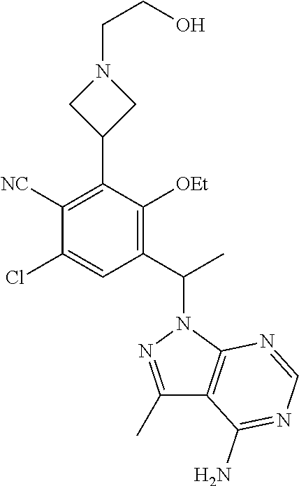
C1(C(C)N2N=C(C)C3=C2N=CN=C3N)=C([OEt])C(C2CN(CCO)C2)=C([NC])C(Cl)=C1
